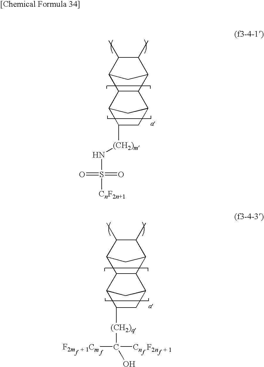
C1(C)C(C)C2CC1C1C2C2C([(CH2)m]NS([CnF2n+1])(=O)=O)CC1C2.C1(C)C(C)C2CC1C1C2C2C([(CH2)q]C(O)([Cn])[Cm])CC1C2
